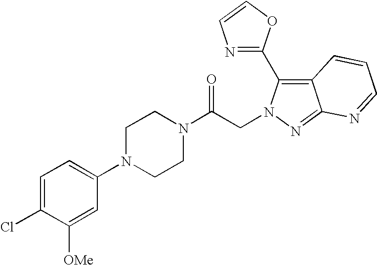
C1=C(Cl)C([OMe])=CC(N2CCN(C(CN3C(C4=NC=CO4)=C4C(=N3)N=CC=C4)=O)CC2)=C1
